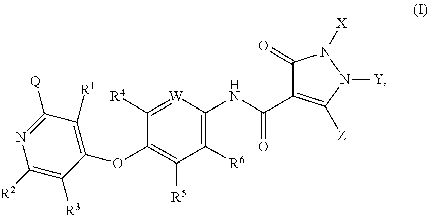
C1([R4])=[W]C(NC(C2=C([Z])N([Y])N([X])C2=O)=O)=C([R6])C([R5])=C1OC1=C([R1])C([Q])=NC([R2])=C1[R3]
